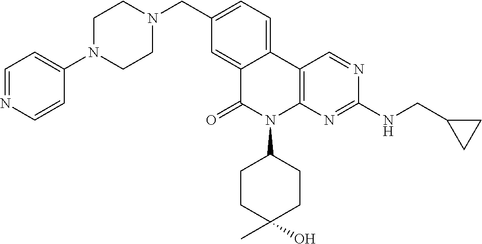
C12=CC(CN3CCN(C4=CC=NC=C4)CC3)=CC=C1C1=C(N(C3CCC(O)(C)CC3)C2=O)N=C(NCC2CC2)N=C1
